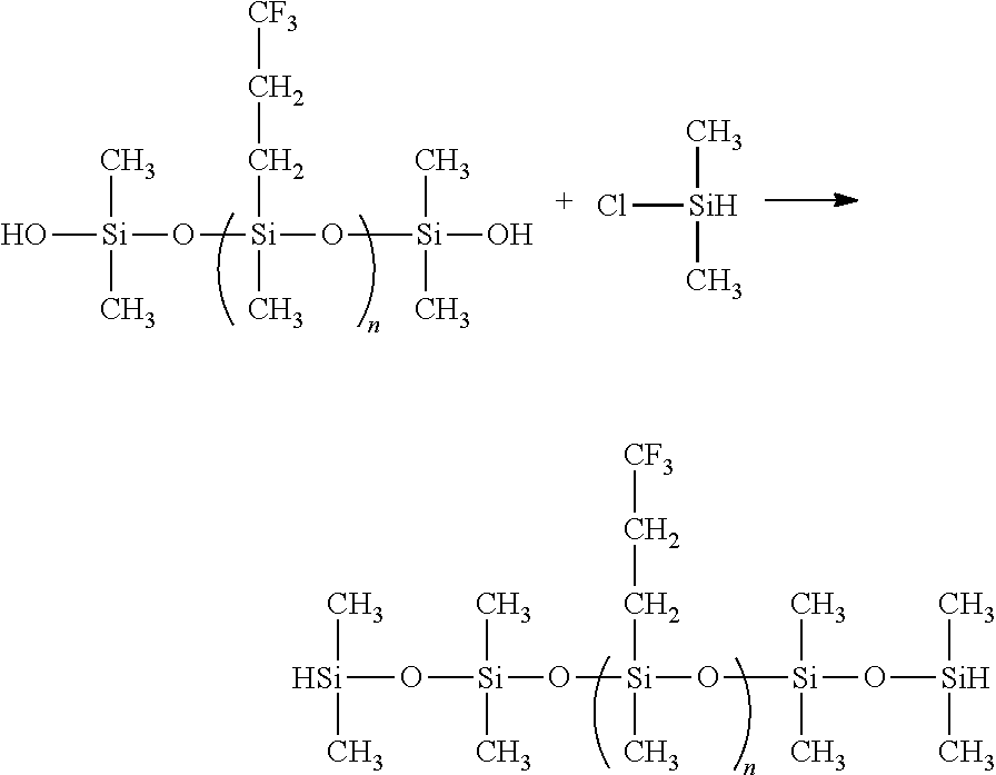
O[Si](O[Si](O[Si](O)(C)C)(CC[CF3])C)(C)C.Cl[Si](C)C.O([Si](O[Si](O[Si](O[Si](C)C)(C)C)(CC[CF3])C)(C)C)[Si](C)C
